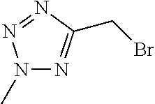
N1(C)N=C(CBr)N=N1
